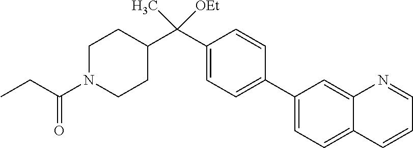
C1(C2=CC=C(C(C3CCN(C(CC)=O)CC3)([OEt])C)C=C2)=CC=C2C(=C1)N=CC=C2
